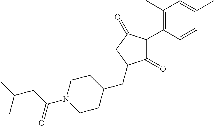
C1(=O)C(C2=C(C)C=C(C)C=C2C)C(=O)CC1CC1CCN(C(CC(C)C)=O)CC1
